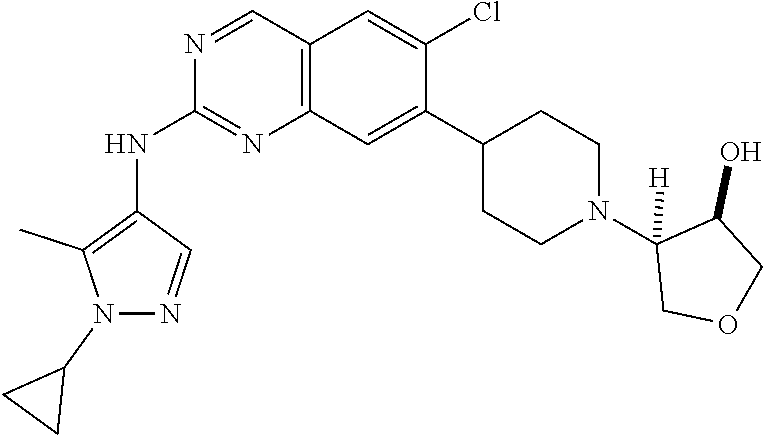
C12=C(C=C(C3CCN(C4([H])COCC4O)CC3)C(Cl)=C1)N=C(NC1=C(C)N(C3CC3)N=C1)N=C2
